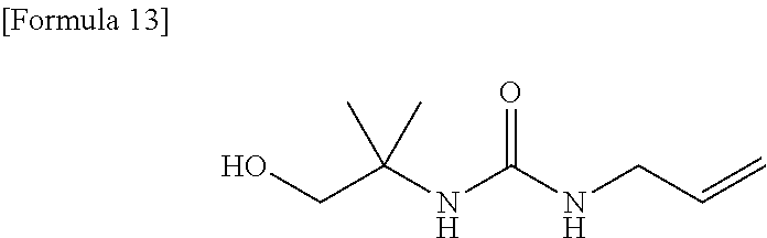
C(C(NC(NCC=C)=O)(C)C)O
